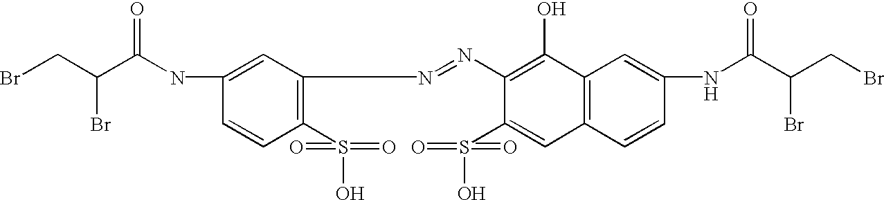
C1(N=NC2=C(S(=O)(=O)O)C=CC(NC(C(CBr)Br)=O)=C2)=C(O)C2=C(C=C1S(O)(=O)=O)C=CC(NC(C(CBr)Br)=O)=C2
